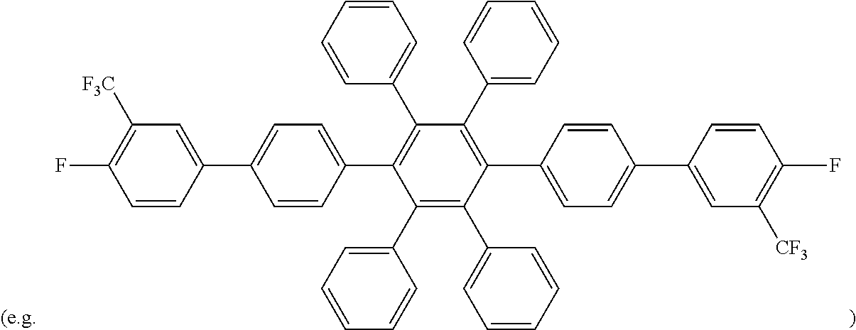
C1(C2=CC=CC=C2)=C(C2=CC=CC=C2)C(C2=CC=C(C3=CC([CF3])=C(F)C=C3)C=C2)=C(C2=CC=CC=C2)C(C2=CC=CC=C2)=C1C1=CC=C(C2=CC([F3C])=C(F)C=C2)C=C1
